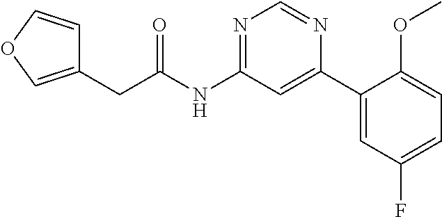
C1(CC(NC2=NC=NC(C3=CC(F)=CC=C3OC)=C2)=O)=COC=C1
